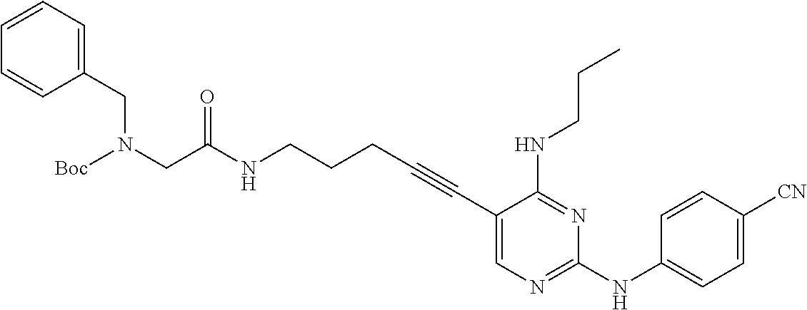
N(CCCC#CC1=CN=C(NC2=CC=C([CN])C=C2)N=C1NCCC)C(CN([Boc])CC1=CC=CC=C1)=O
